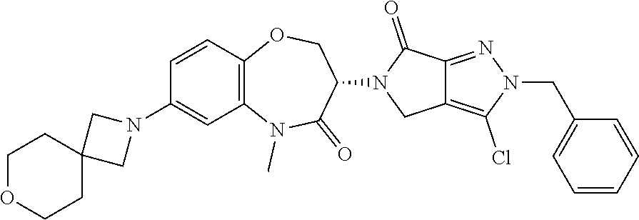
C1COCCC12CN(C1=CC3=C(OCC(N4C(=O)C5=NN(CC6=CC=CC=C6)C(Cl)=C5C4)C(=O)N3C)C=C1)C2
